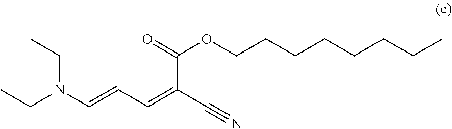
CCN(C=CC=C(C#N)C(=O)OCCCCCCCC)CC
